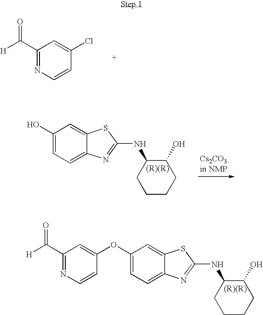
C1(C([H])=O)=NC=CC(Cl)=C1.C1(O)=CC=C2C(=C1)SC(NC1CCCCC1O)=N2.C1(C([H])=O)=NC=CC(OC2=CC=C3C(=C2)SC(NC2CCCCC2O)=N3)=C1
